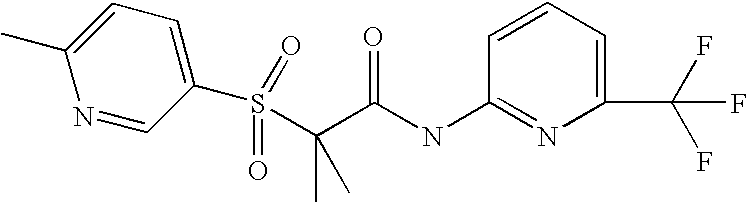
C1(S(C(C(NC2=NC(C(F)(F)F)=CC=C2)=O)(C)C)(=O)=O)=CC=C(C)N=C1
